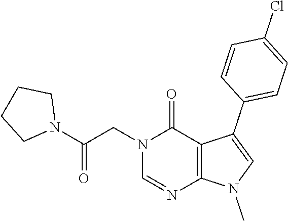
C1=NC2=C(C(=O)N1CC(N1CCCC1)=O)C(C1=CC=C(Cl)C=C1)=CN2C
